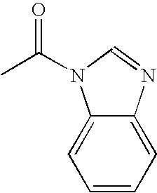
CC(=O)N1C2=CC=CC=C2N=C1
